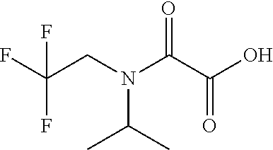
FC(CN(C(C(O)=O)=O)C(C)C)(F)F
